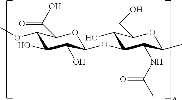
O(C1C(C(=O)O)OC(OC2C(O)C(CO)OC(C)C2NC(C)=O)C(O)C1O)C
